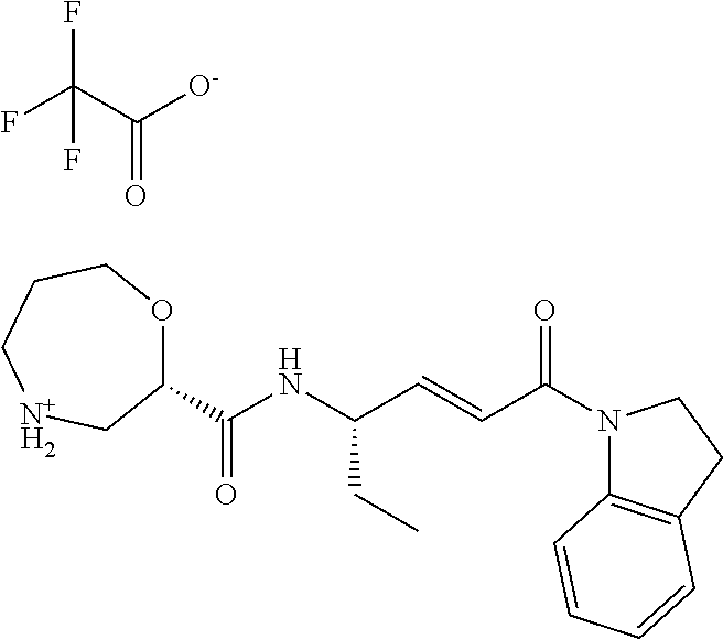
FC(C([O-])=O)(F)F.C1(C(NC(C=CC(N2C3=C(CC2)C=CC=C3)=O)CC)=O)OCCC[N+H2]C1
